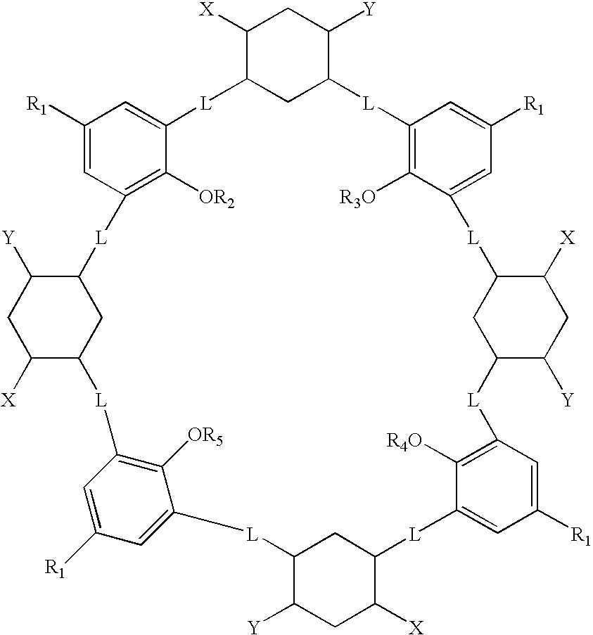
C1([X])C2CC(C([Y])C1)[L]C1=C([R3O])C(=CC([R1])=C1)[L]C1CC(C([Y])CC1[X])[L]C1=C([R4O])C(=CC([R1])=C1)[L]C1CC(C([Y])CC1[X])[L]C1=CC([R1])=CC(=C1[OR5])[L]C1C([X])CC([Y])C([L]C3=C([OR2])C(=CC([R1])=C3)[L]2)C1
